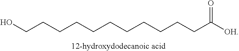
C(CCCCCCCCCCC([OH])=O)O
